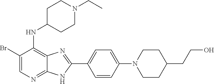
C1(Br)=CN=C2C(=C1NC1CCN(CC)CC1)N=C(C1=CC=C(N3CCC(CCO)CC3)C=C1)N2
